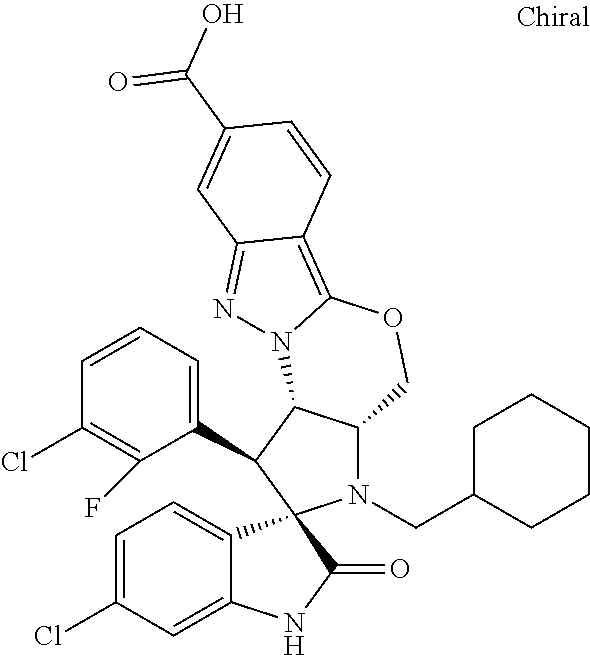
C1=CC=C(C2C3C(N(CC4CCCCC4)C24C2=CC=C(Cl)C=C2NC4=O)COC2=C4C(=NN32)C=C(C(O)=O)C=C4)C(F)=C1Cl
